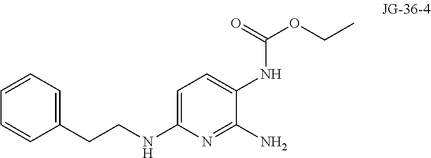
C(C1=CC=CC=C1)CNC1=CC=C(NC(=O)OCC)C(N)=N1
